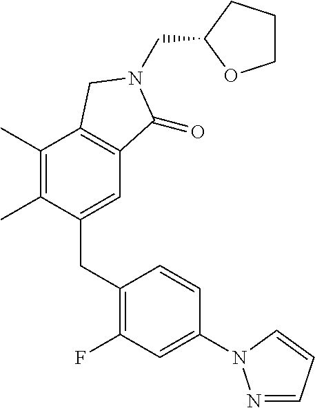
C(N1C(=O)C2=C(C(C)=C(C)C(CC3=C(F)C=C(N4N=CC=C4)C=C3)=C2)C1)C1OCCC1
